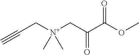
C#CC[N+](CC(C(OC)=O)=O)(C)C
